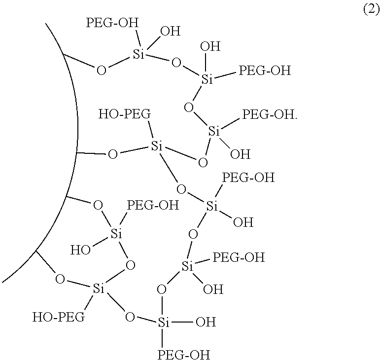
CO[Si](O[Si](O)(O[Si](O[Si](O[Si](O)([PEG-OH])O[Si]([PEG-OH])(O)O[Si](O)(O[Si]([HO-PEG])(OC)O[Si](OC)(O)[PEG-OH])[PEG-OH])([HO-PEG])OC)([PEG-OH])O)[PEG-OH])([PEG-OH])O
